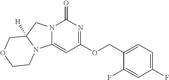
N12C(=CC(OCC3=CC=C(F)C=C3F)=NC1=O)N1C([H])(C2)COCC1
